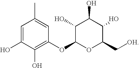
C1=C(C)C=C(O)C(O)=C1OC1OC(C[OH])C(O)C(O)C1O
